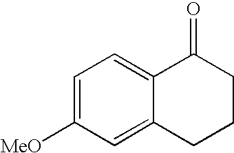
C1=C([MeO])C=C2C(=C1)C(=O)CCC2
